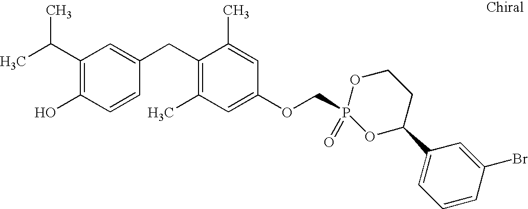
CC(C1=C(O)C=CC(CC2=C(C)C=C(OCP3(=O)OC(C4=CC=CC(Br)=C4)CCO3)C=C2C)=C1)C
